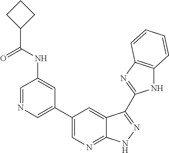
N1C2=C(N=C1C1=NNC3=NC=C(C4=CN=CC(NC(C5CCC5)=O)=C4)C=C31)C=CC=C2
